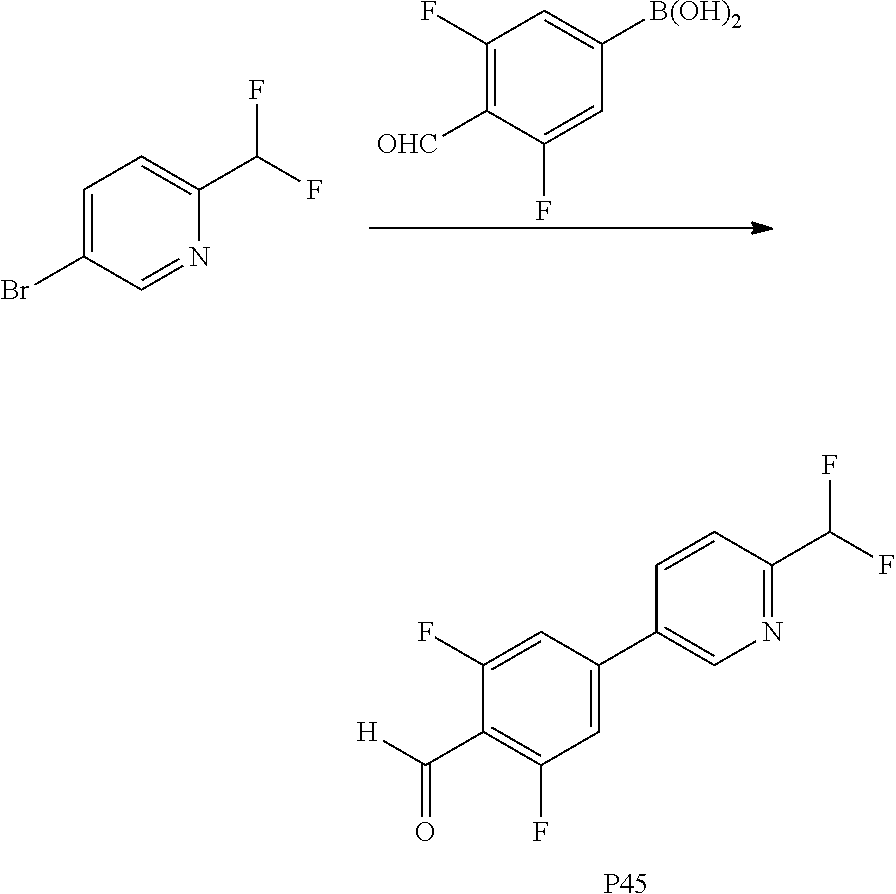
C1=C(C2=CN=C(C(F)F)C=C2)C=C(F)C(C([H])=O)=C1F.[P45].C1(F)=C([OHC])C(F)=CC([B(OH)2])=C1.C1=C(Br)C=NC(C(F)F)=C1
